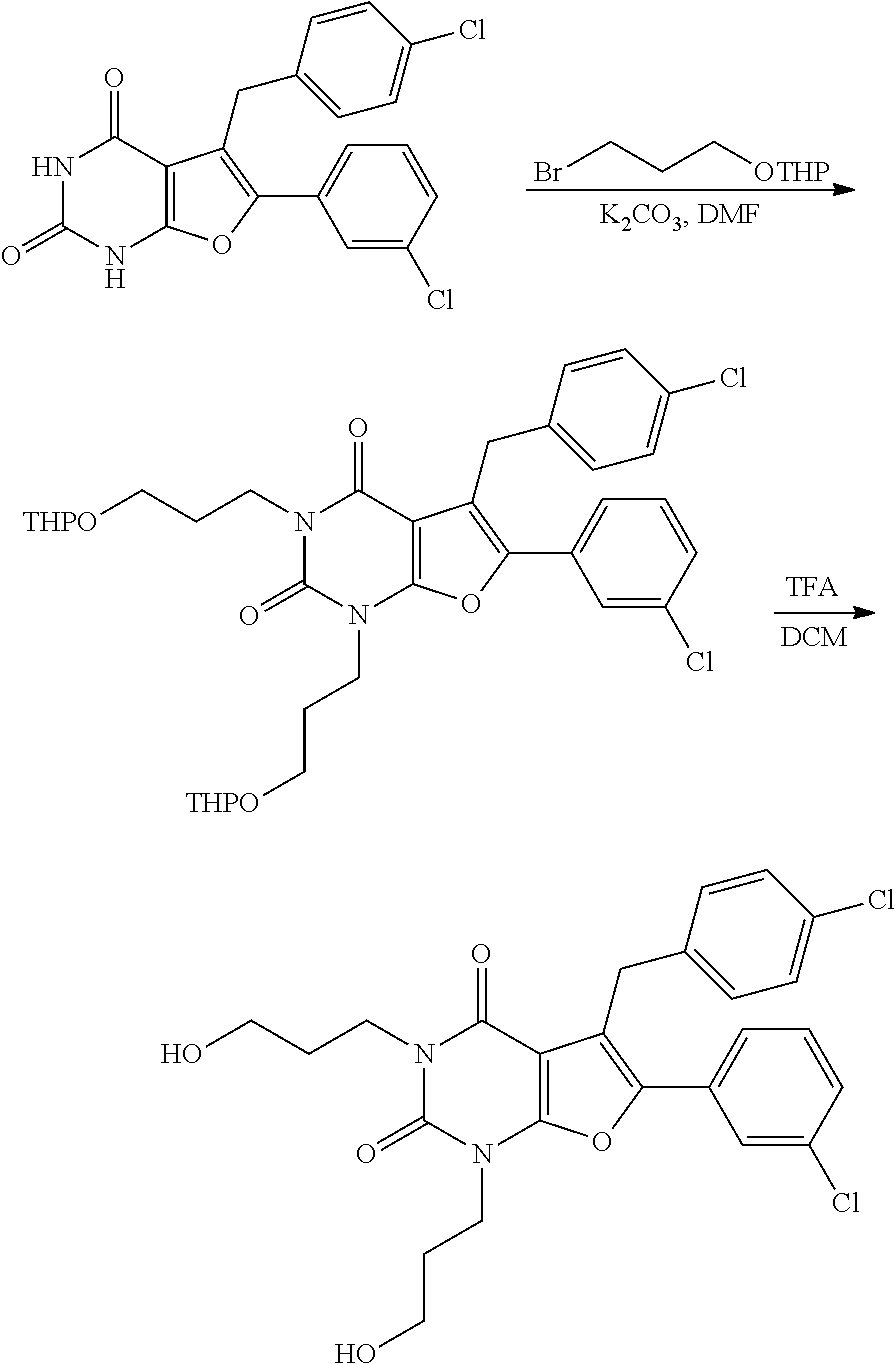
N1C(=O)NC2=C(C1=O)C(CC1=CC=C(Cl)C=C1)=C(C1=CC=CC(Cl)=C1)O2.BrCCC[OTHP].N1(CCC[THPO])C(=O)N(CCC[THPO])C2=C(C1=O)C(CC1=CC=C(Cl)C=C1)=C(C1=CC=CC(Cl)=C1)O2.N1(CCCO)C(=O)N(CCCO)C2=C(C1=O)C(CC1=CC=C(Cl)C=C1)=C(C1=CC=CC(Cl)=C1)O2
